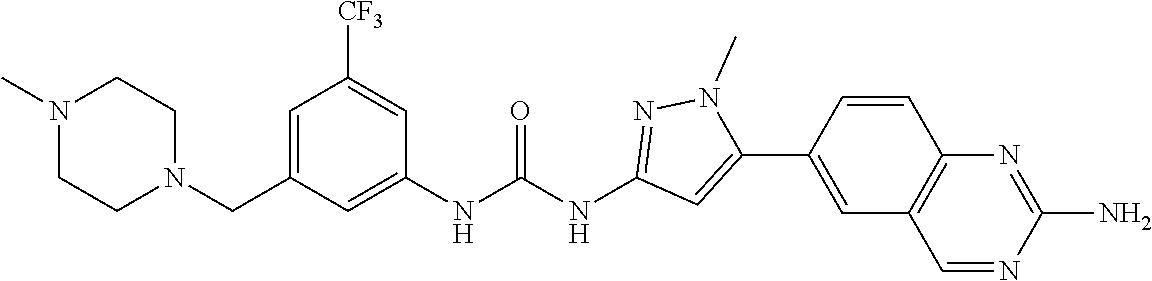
C1N(C)CCN(CC2=CC([CF3])=CC(NC(NC3=NN(C)C(C4=CC5=C(C=C4)N=C(N)N=C5)=C3)=O)=C2)C1
